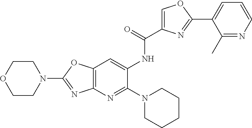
C1COCCN1C1=NC2=C(O1)C=C(NC(=O)C1=COC(C3=CC=CN=C3C)=N1)C(N1CCCCC1)=N2
